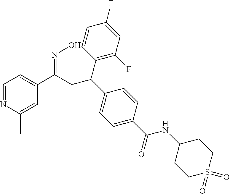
C1=NC(C)=CC(C(CC(C2=CC=C(C(=O)NC3CCS(=O)(=O)CC3)C=C2)C2=C(F)C=C(F)C=C2)=NO)=C1
